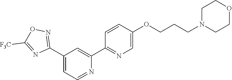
N1=CC=C(C2=NOC([F3C])=N2)C=C1C1=NC=C(OCCCN2CCOCC2)C=C1
